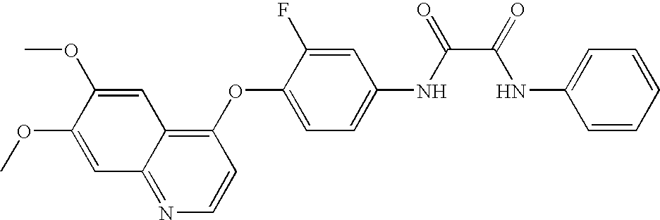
C1(OC2=CC=C(NC(C(=O)NC3=CC=CC=C3)=O)C=C2F)=C2C(=NC=C1)C=C(OC)C(OC)=C2
